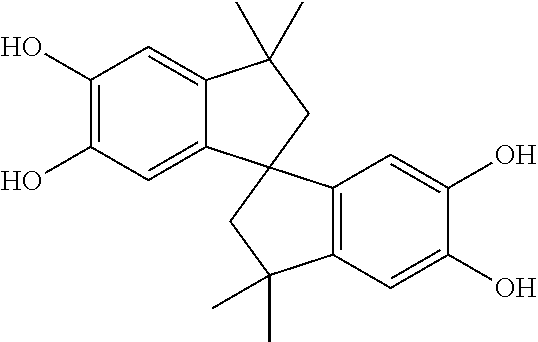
C1(O)=C(O)C=C2C(=C1)C(C)(C)CC21C2=C(C=C(O)C(O)=C2)C(C)(C)C1
